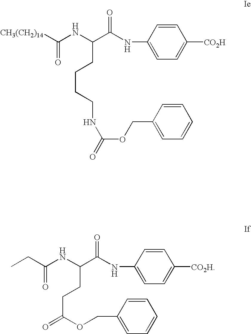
[CH3(CH2)14]C(NC(C(NC1=CC=C([CO2H])C=C1)=O)CCCCNC(OCC1=CC=CC=C1)=O)=O.CCC(NC(C(NC1=CC=C([CO2H])C=C1)=O)CCC(=O)OCC1=CC=CC=C1)=O
